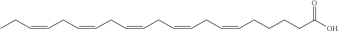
C(CCCC([OH])=O)C=CCC=CCC=CCC=CCC=CCC
